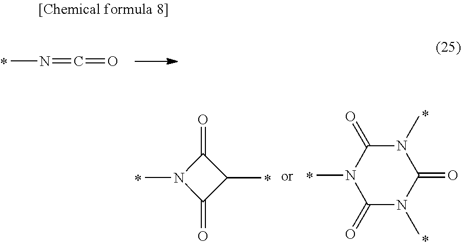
CN=C=O.CN1C(=O)C(C)C1=O.CN1C(=O)N(C)C(=O)N(C)C1=O
